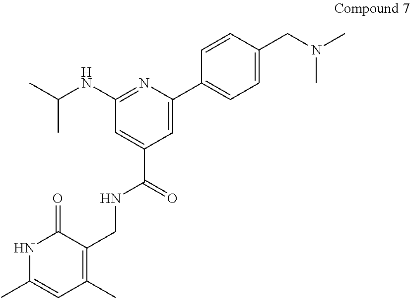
C1=C(C(=O)NCC2=C(C)C=C(C)NC2=O)C=C(C2=CC=C(CN(C)C)C=C2)N=C1NC(C)C
